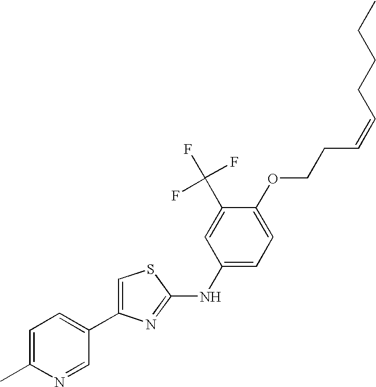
C1=C(C)N=CC(C2=CSC(NC3=CC=C(OCCC=CCCCC)C(C(F)(F)F)=C3)=N2)=C1
